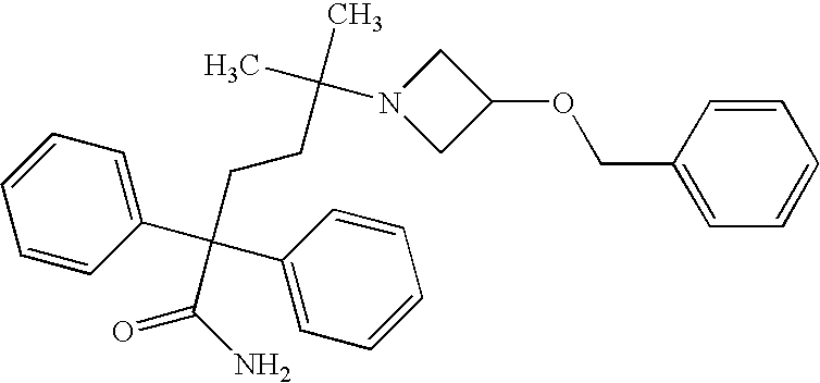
C1=CC(C(C2=CC=CC=C2)(CCC(C)(C)N2CC(OCC3=CC=CC=C3)C2)C(N)=O)=CC=C1
